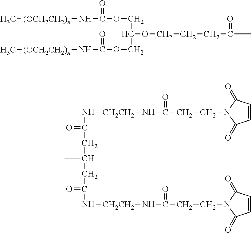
O=C(CCCOC(COC(N[(OCH2CH2)n]C)=O)COC(N[(OCH2CH2)n]C)=O)C.C(C(N[CH2CH2]NC(=O)CCN1C(=O)C=CC1=O)=O)C(CC(=O)N[CH2CH2]NC(=O)CCN1C(=O)C=CC1=O)C
